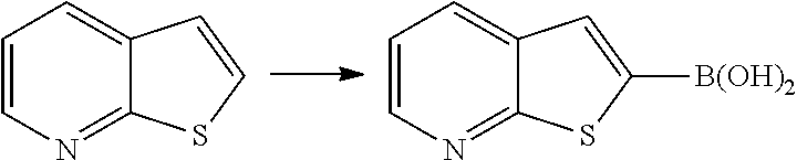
C1=CN=C2C(=C1)C=CS2.C1=CN=C2C(=C1)C=C([B(OH)2])S2
